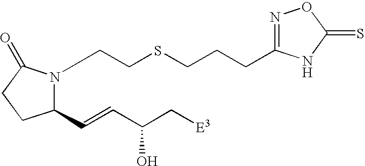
C(SCCN1C(C=CC(C[E3])O)CCC1=O)CCC1=NOC(=S)N1
